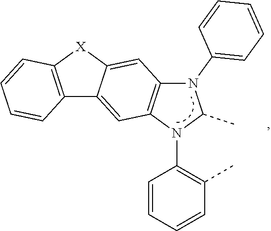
N1(C2=CC=CC=C2)C2=C(N(C3=C(C)C=CC=C3)C1C)C=C1C(=C2)[X]C2=C1C=CC=C2
